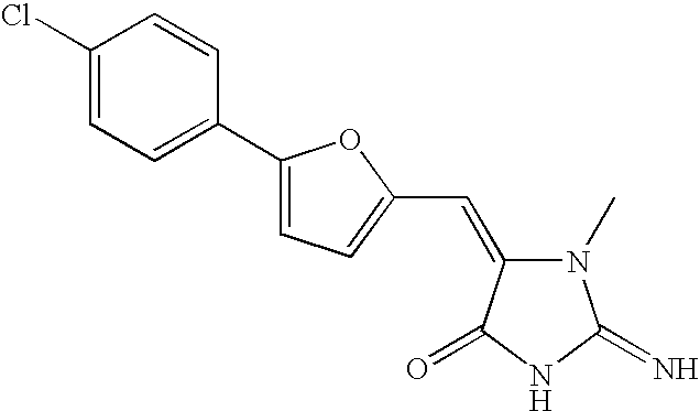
C1(C2=CC=C(C=C3N(C)C(=N)NC3=O)O2)=CC=C(Cl)C=C1
